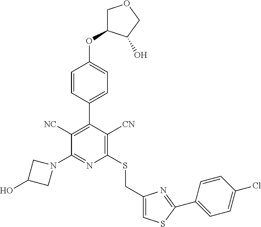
C1(C2=C([NC])C(N3CC(O)C3)=NC(SCC3=CSC(C4=CC=C(Cl)C=C4)=N3)=C2[CN])=CC=C(OC2COCC2O)C=C1
